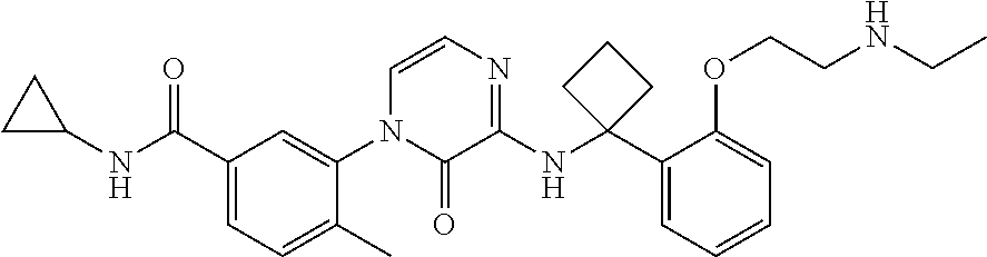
C1C(NC(C2=CC=C(C)C(N3C(=O)C(NC4(C5=CC=CC=C5OCCNCC)CCC4)=NC=C3)=C2)=O)C1
